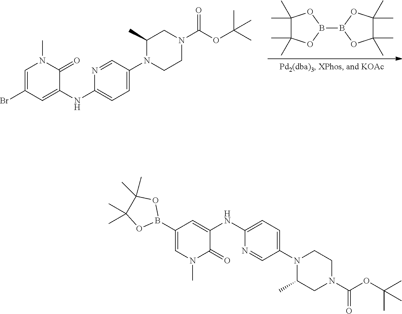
C1(C)(C)C(C)(C)OB(B2OC(C)(C)C(C)(C)O2)O1.C1C(C)N(C2=CC=C(NC3=CC(Br)=CN(C)C3=O)N=C2)CCN1C(=O)OC(C)(C)C.C1C(C)N(C2=CC=C(NC3=CC(B4OC(C)(C)C(C)(C)O4)=CN(C)C3=O)N=C2)CCN1C(=O)OC(C)(C)C
